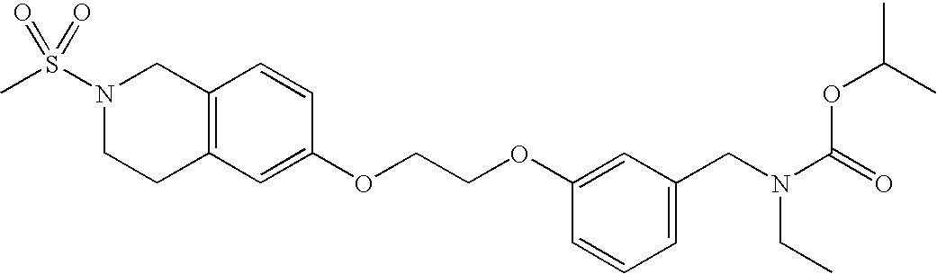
C12=C(CCN(S(C)(=O)=O)C1)C=C(OCCOC1=CC(CN(C(=O)OC(C)C)CC)=CC=C1)C=C2
